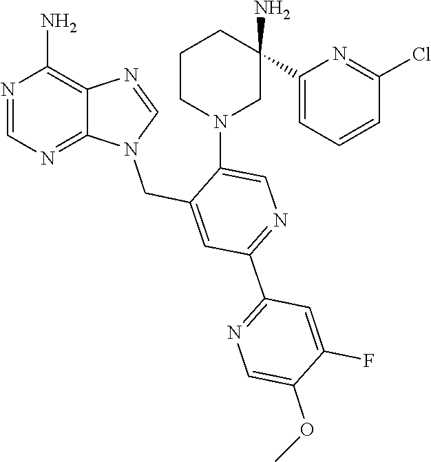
N1(CC2=CC(C3=NC=C(OC)C(F)=C3)=NC=C2N2CC(C3=CC=CC(Cl)=N3)(N)CCC2)C=NC2=C(N)N=CN=C12
